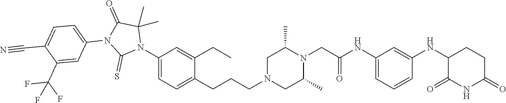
C1=C(NC(CN2C(C)CN(CCCC3=CC=C(N4C(C)(C)C(=O)N(C5=CC=C(C#N)C(C(F)(F)F)=C5)C4=S)C=C3CC)CC2C)=O)C=C(NC2C(=O)NC(=O)CC2)C=C1
